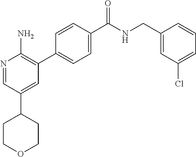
N1=CC(C2CCOCC2)=CC(C2=CC=C(C([NH]CC3=CC(Cl)=CC=C3)=O)C=C2)=C1N
